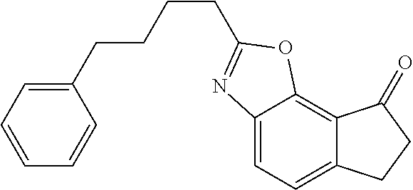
C12=CC=C3C(=C1OC(CCCCC1=CC=CC=C1)=N2)C(=O)CC3
